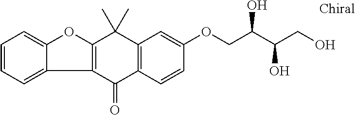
C1(=O)C2=C(C(C)(C)C3=C1C1=CC=CC=C1O3)C=C(OCC(C(CO)O)O)C=C2
